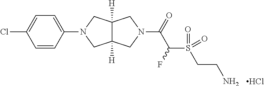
C1=CC(N2CC3([H])C([H])(C2)CN(C(=O)C(F)S(=O)(=O)CCN)C3)=CC=C1Cl.Cl
